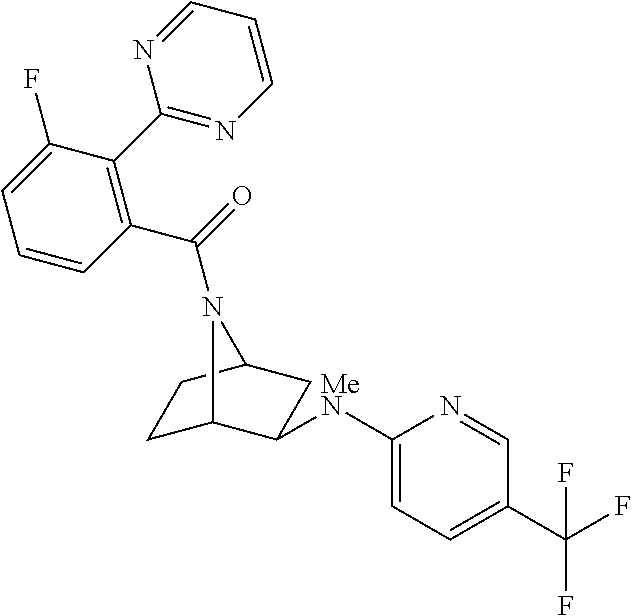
C1C2C([MeN]C3=CC=C(C(F)(F)F)C=N3)CC(C1)N2C(=O)C1=C(C2=NC=CC=N2)C(F)=CC=C1
